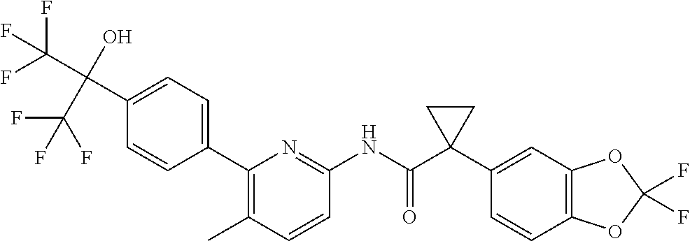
C1(C2=CC=C(C(C(F)(F)F)(O)C(F)(F)F)C=C2)=C(C)C=CC(NC(C2(C3=CC4=C(C=C3)OC(F)(F)O4)CC2)=O)=N1
